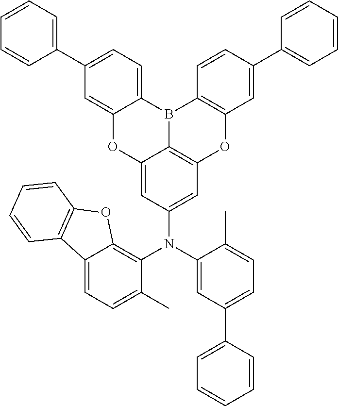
C12=CC(N(C3=C4C(=CC=C3C)C3=C(O4)C=CC=C3)C3=CC(C4=CC=CC=C4)=CC=C3C)=CC3=C1B(C1=CC=C(C4=CC=CC=C4)C=C1O2)C1=C(O3)C=C(C2=CC=CC=C2)C=C1
